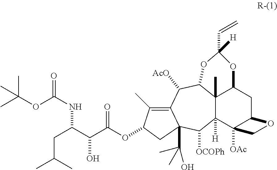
C12(C)C3([H])C4([OAc])C(CC1OC([H])(C=C)OC2C([AcO])C1=C(C)C(OC(C(C(CC(C)C)NC(=O)OC(C)(C)C)O)=O)CC1(C(O)(C)C)C3[OCOPh])OC4
